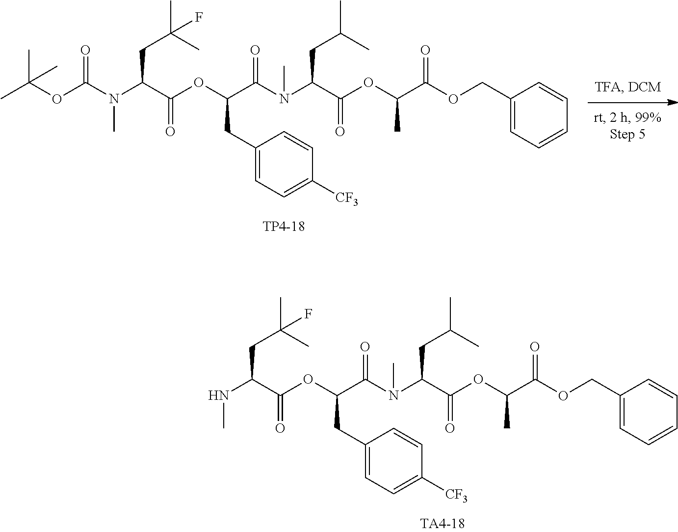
C1(COC(C(OC(C(CC(C)C)N(C)C(C(OC(C(NC)CC(C)(C)F)=O)CC2=CC=C([CF3])C=C2)=O)=O)C)=O)=CC=CC=C1.C1(COC(C(OC(C(CC(C)C)N(C)C(C(OC(C(N(C)C(OC(C)(C)C)=O)CC(C)(C)F)=O)CC2=CC=C([CF3])C=C2)=O)=O)C)=O)=CC=CC=C1
